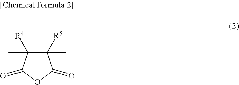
C1([R5])(C)C([R4])(C)C(=O)OC1=O
